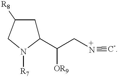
C1C([R8])CN([R7])C1C(C[N+]#[C-])[OR9]
